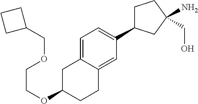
C1C(C2=CC=C3C(=C2)CCC(OCCOCC2CCC2)C3)CC(N)(CO)C1
